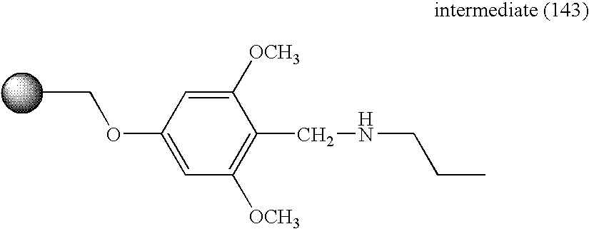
C1([OCH3])=CC(OCC)=CC([OCH3])=C1CNCCC
